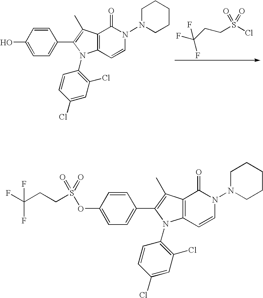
C1=CC(OS(=O)(=O)CCC(F)(F)F)=CC=C1C1=C(C)C2=C(C=CN(N3CCCCC3)C2=O)N1C1=C(Cl)C=C(Cl)C=C1.C1=CC(O)=CC=C1C1=C(C)C2=C(C=CN(N3CCCCC3)C2=O)N1C1=C(Cl)C=C(Cl)C=C1.C(S(Cl)(=O)=O)CC(F)(F)F
